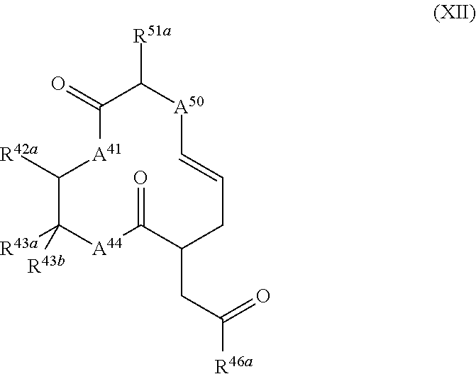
O=C1C([R51a])[A50]C=CCC(CC(=O)[R46a])C(=O)[A44]C([R43a])([R43b])C([R42a])[A41]1
